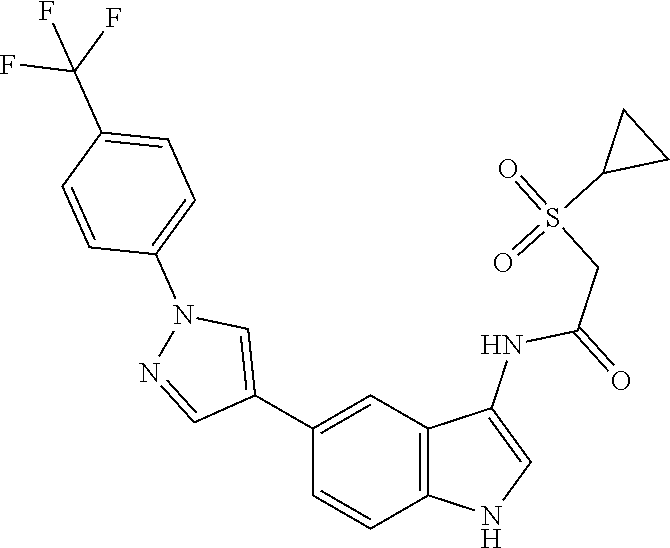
C1(C2=CN(C3=CC=C(C(F)(F)F)C=C3)N=C2)=CC2=C(C=C1)NC=C2NC(=O)CS(=O)(C1CC1)=O
